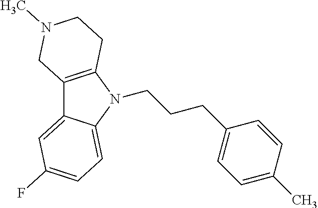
C12=C(N(CCCC3=CC=C(C)C=C3)C3=CC=C(F)C=C13)CCN(C)C2
